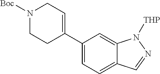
C1(C2=CCN([Boc])CC2)=CC=C2C(=C1)N([THP])N=C2
